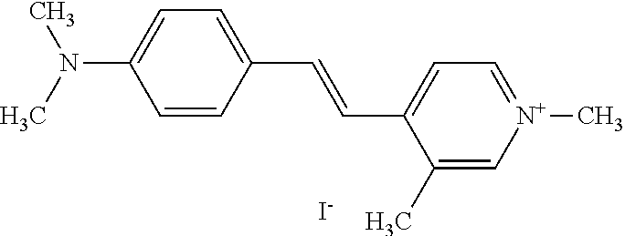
C1=CC(C=CC2=CC=[N+](C)C=C2C)=CC=C1N(C)C.[I-]
